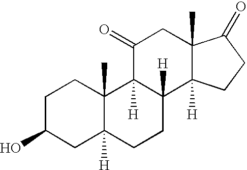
C1C(O)CC2([H])C(C)(C1)C1([H])C([H])(CC2)C2([H])C(C)(CC1=O)C(=O)CC2
